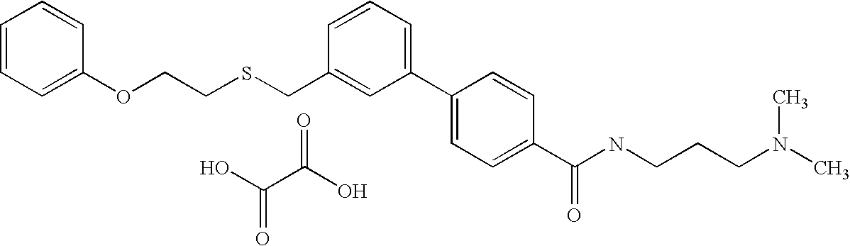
C1=CC=C(OCCSCC2=CC(C3=CC=C(C(NCCCN(C)C)=O)C=C3)=CC=C2)C=C1.OC(C(O)=O)=O
